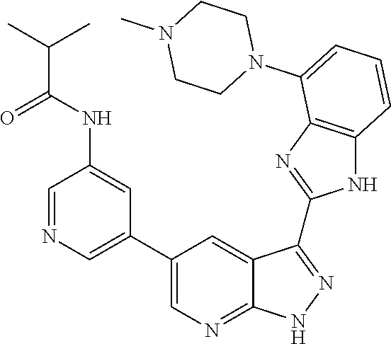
C1=NC=C(C2=CN=C3C(=C2)C(C2=NC4=C(N2)C=CC=C4N2CCN(C)CC2)=NN3)C=C1NC(C(C)C)=O
